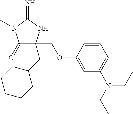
C1(=O)C(COC2=CC(N(CC)CC)=CC=C2)(CC2CCCCC2)NC(=N)N1C
